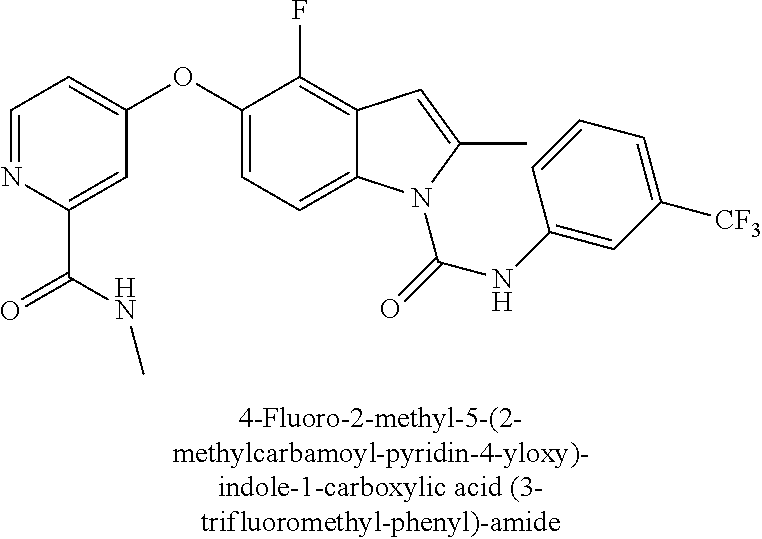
C1=NC(C(NC)=O)=CC(OC2=CC=C3C(=C2F)C=C(C)N3C(=O)NC2=CC([CF3])=CC=C2)=C1
